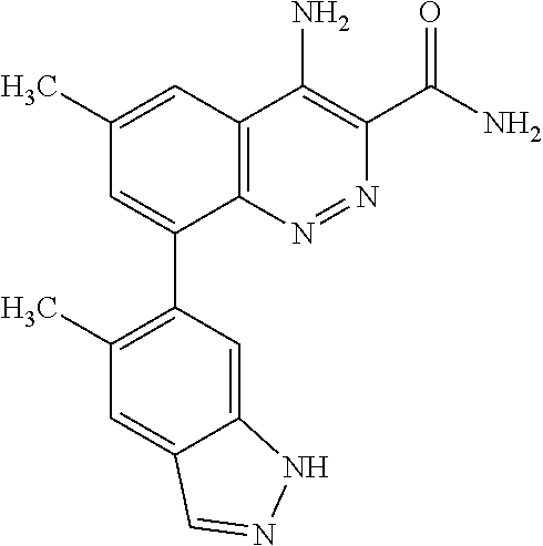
C1(C)=CC2=C(C(C3=C(C)C=C4C(=C3)NN=C4)=C1)N=NC(C(N)=O)=C2N
